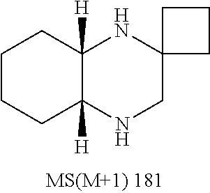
C1CCC2([H])C([H])(C1)NC1(CN2)CCC1
